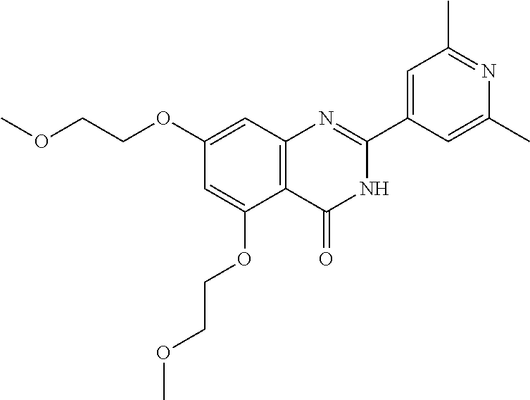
C12=C(C=C(OCCOC)C=C1OCCOC)N=C(C1=CC(C)=NC(C)=C1)NC2=O
